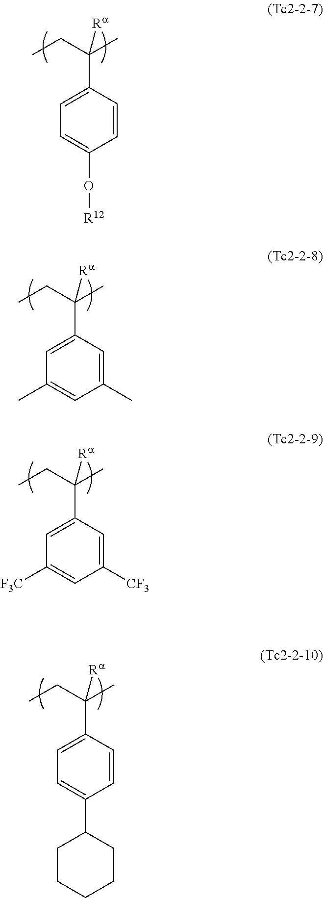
C1=C(C(CC)(C)[Ra])C=CC(O[R12])=C1.C1=C(C(CC)(C)[Ra])C=C(C)C=C1C.C1=C(C(CC)(C)[Ra])C=C([CF3])C=C1[F3C].C1=C(C(CC)(C)[Ra])C=CC(C2CCCCC2)=C1
